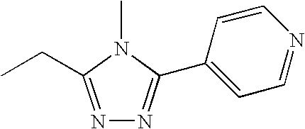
N1=C(CC)N(C)C(C2=CC=NC=C2)=N1
